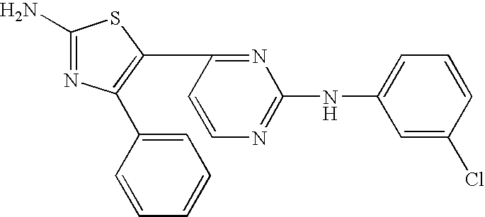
C1=C(C2=C(C3=NC(NC4=CC=CC(Cl)=C4)=NC=C3)SC(N)=N2)C=CC=C1
